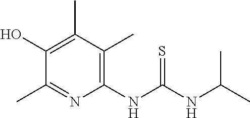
C1(NC(NC(C)C)=S)=C(C)C(C)=C(O)C(C)=N1
